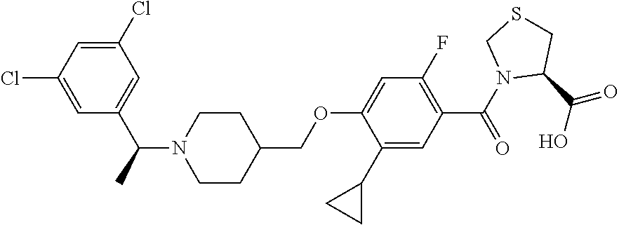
C1(C2CC2)=CC(C(N2C(C(O)=O)CSC2)=O)=C(F)C=C1OCC1CCN(C(C)C2=CC(Cl)=CC(Cl)=C2)CC1
